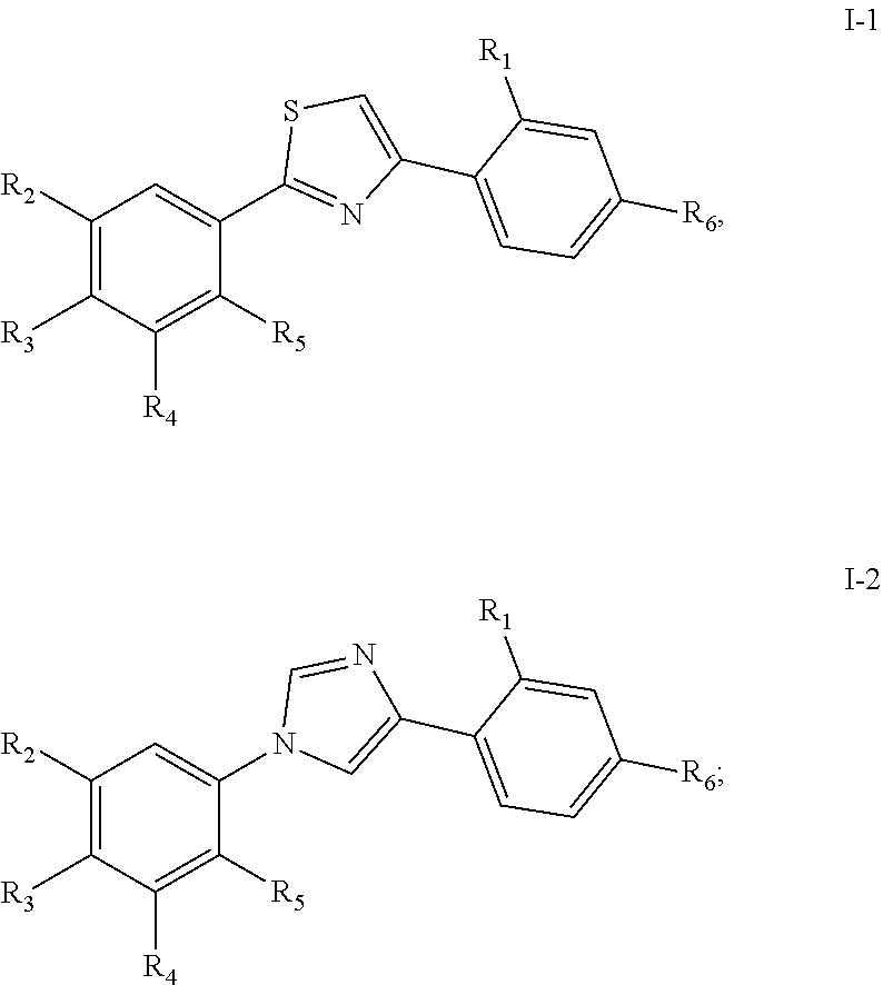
C1([R2])=C([R3])C([R4])=C([R5])C(N2C=C(C3=CC=C([R6])C=C3[R1])N=C2)=C1.C1([R2])=C([R3])C([R4])=C([R5])C(C2=NC(C3=CC=C([R6])C=C3[R1])=CS2)=C1
